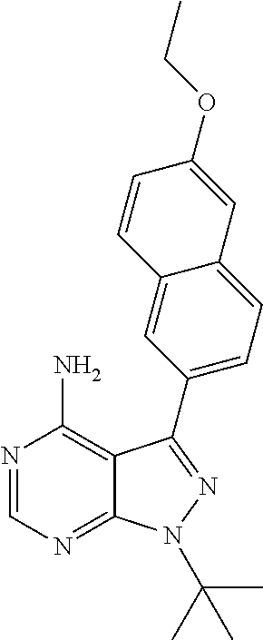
C12=NC=NC(N)=C1C(C1=CC=C3C(=C1)C=CC(OCC)=C3)=NN2C(C)(C)C
